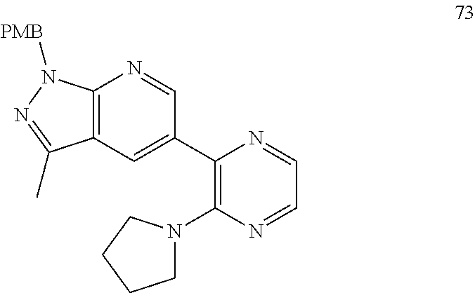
C12=C(C=C(C3=C(N4CCCC4)N=CC=N3)C=N1)C(C)=NN2[PMB]
